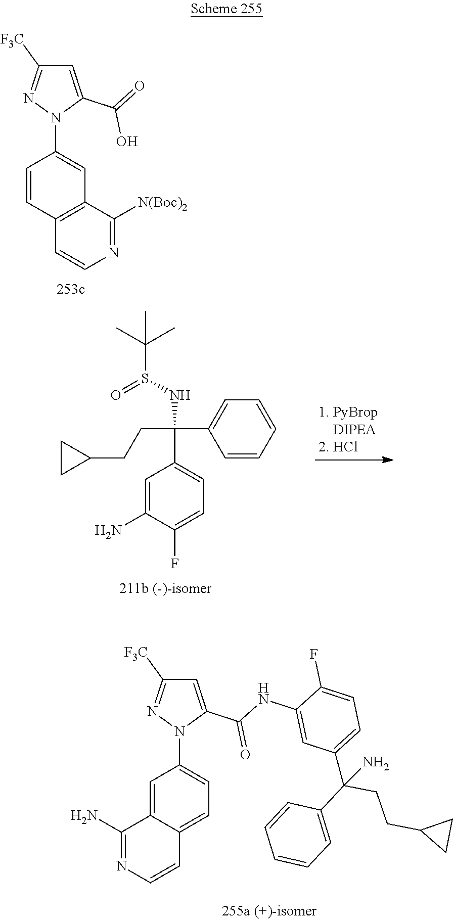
C1=C(C(O)=O)N(C2=CC3=C(C=C2)C=CN=C3[N(Boc)2])N=C1[F3C].C(C(C1=CC=CC=C1)(C1=CC=C(F)C(N)=C1)NS(=O)C(C)(C)C)CC1CC1.C1=C(C(=O)NC2=CC(C(CCC3CC3)(C3=CC=CC=C3)N)=CC=C2F)N(C2=CC=C3C(=C2)C(N)=NC=C3)N=C1[F3C]
